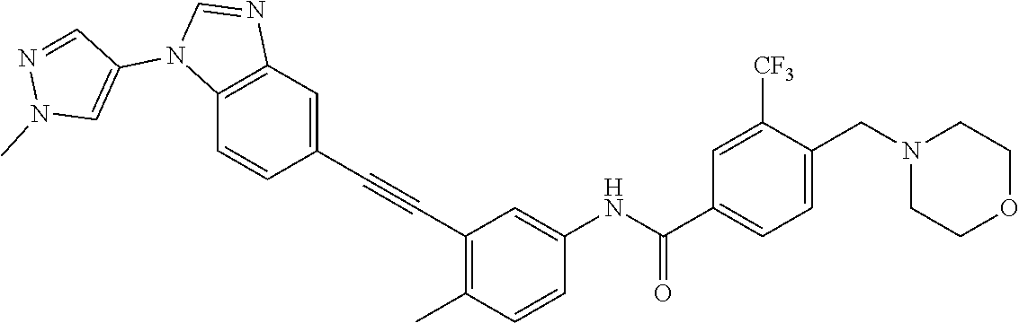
C1=C(CN2CCOCC2)C([CF3])=CC(C(NC2=CC(C#CC3=CC4=C(C=C3)N(C3=CN(C)N=C3)C=N4)=C(C)C=C2)=O)=C1
